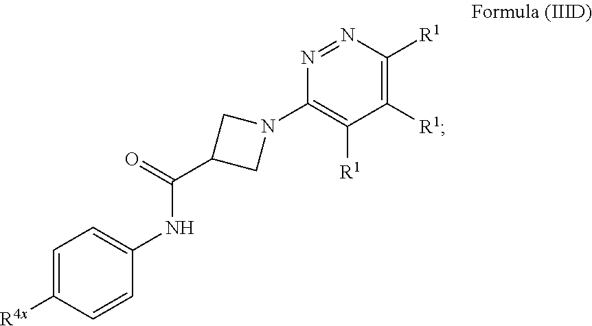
C1([R1])=C([R1])N=NC(N2CC(C(=O)NC3=CC=C([R4x])C=C3)C2)=C1[R1]
